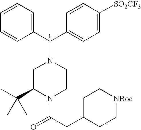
C1=CC=CC(C(N2CC(C(C)(C)C)N(C(CC3CC[NBoc]CC3)=O)CC2)C2=CC=C([SO2CF3])C=C2)=C1
